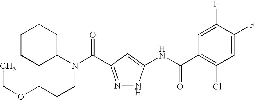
C1C(N(C(=O)C2=NNC(NC(C3=C(Cl)C=C(F)C(F)=C3)=O)=C2)CCCOCC)CCCC1
